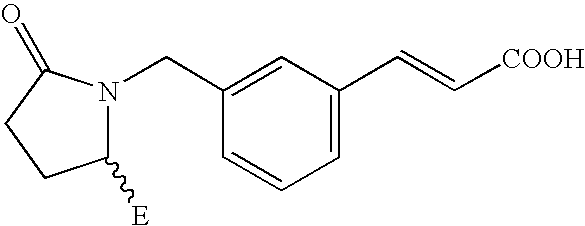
N1(CC2=CC(C=C[COOH])=CC=C2)C([E])CCC1=O
